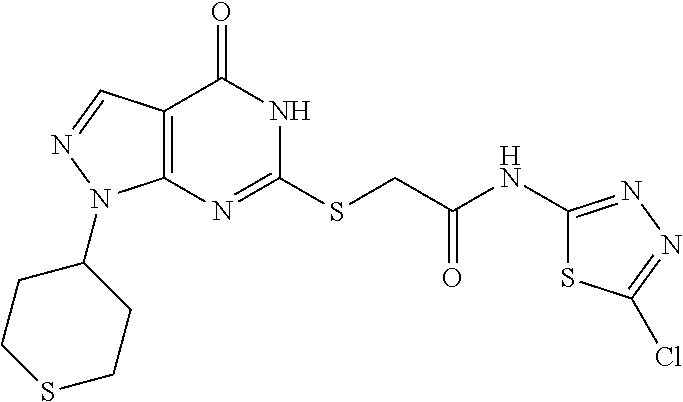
C12=C(N=C(SCC(NC3=NN=C(Cl)S3)=O)NC1=O)N(C1CCSCC1)N=C2
